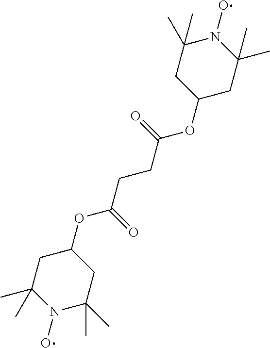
C1(C)(C)CC(OC(CCC(OC2CC(C)(C)N(O)C(C)(C)C2)=O)=O)CC(C)(C)N1O
